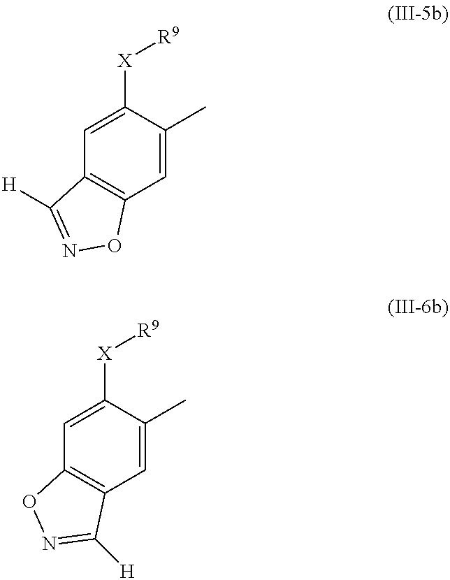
C1=C([X][R9])C(C)=CC2=C1C([H])=NO2.C1=C([X][R9])C(C)=CC2=C1ON=C2[H]
